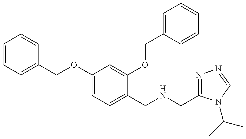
C1=CC=C(COC2=CC=C(CNCC3=NN=CN3C(C)C)C(OCC3=CC=CC=C3)=C2)C=C1
